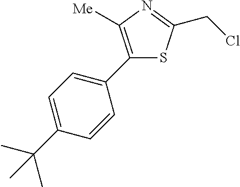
C1(C2=CC=C(C(C)(C)C)C=C2)=C([Me])N=C(CCl)S1
